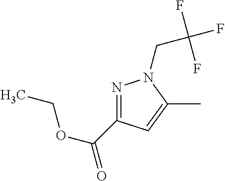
N1=C(C(OCC)=O)C=C(C)N1CC(F)(F)F
